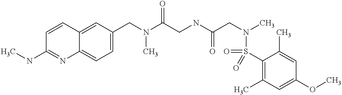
C1(CN(C(CNC(CN(C)S(C2=C(C)C=C(OC)C=C2C)(=O)=O)=O)=O)C)=CC=C2C(=C1)C=CC(NC)=N2
